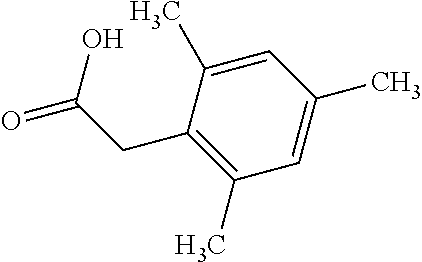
C1(C)=CC(C)=CC(C)=C1CC(=O)O
